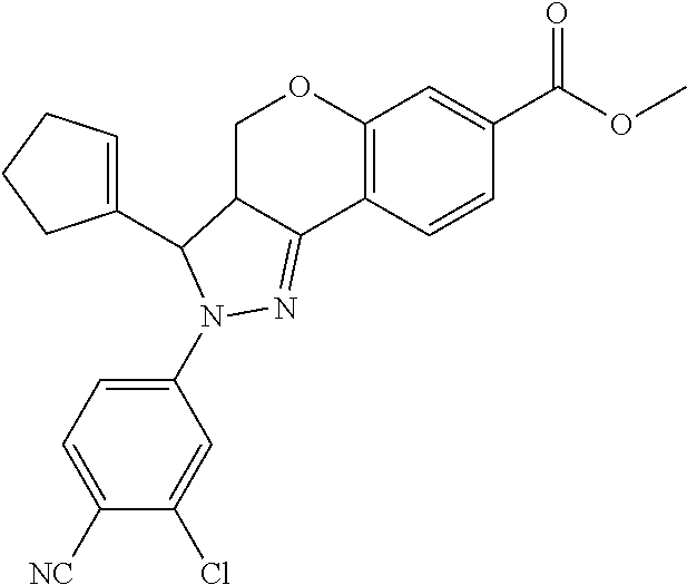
C12=C(C=CC(C(OC)=O)=C1)C1=NN(C3=CC=C([NC])C(Cl)=C3)C(C3=CCCC3)C1CO2
